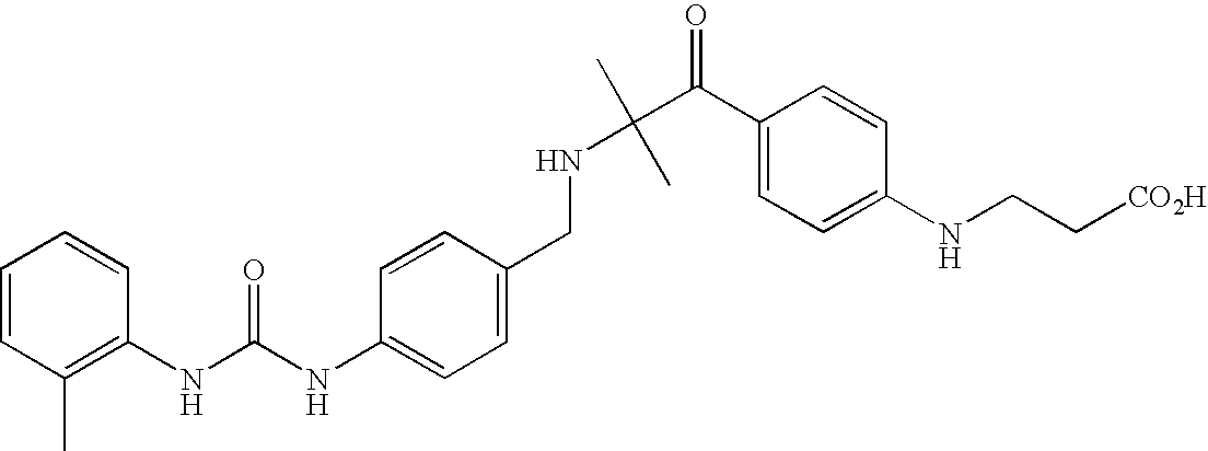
C1(NC(NC2=C(C)C=CC=C2)=O)=CC=C(CNC(C)(C)C(=O)C2=CC=C(NCC[CO2H])C=C2)C=C1
